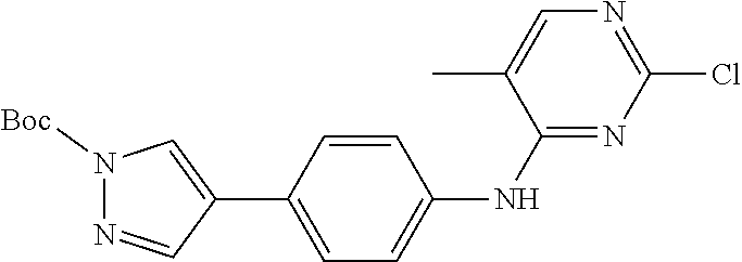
N1=CC(C2=CC=C(NC3=NC(Cl)=NC=C3C)C=C2)=CN1[Boc]
